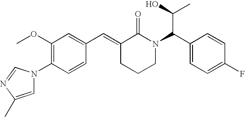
C1=CC(N2C=C(C)N=C2)=C(OC)C=C1C=C1CCCN(C(C2=CC=C(F)C=C2)C(O)C)C1=O
